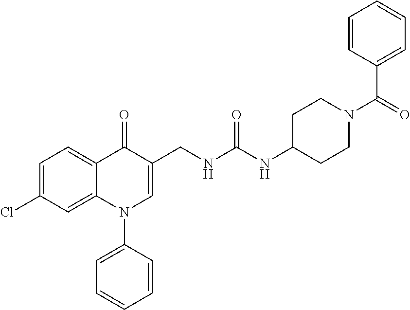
C1=C(Cl)C=C2C(=C1)C(=O)C(CNC(NC1CCN(C(=O)C3=CC=CC=C3)CC1)=O)=CN2C1=CC=CC=C1
